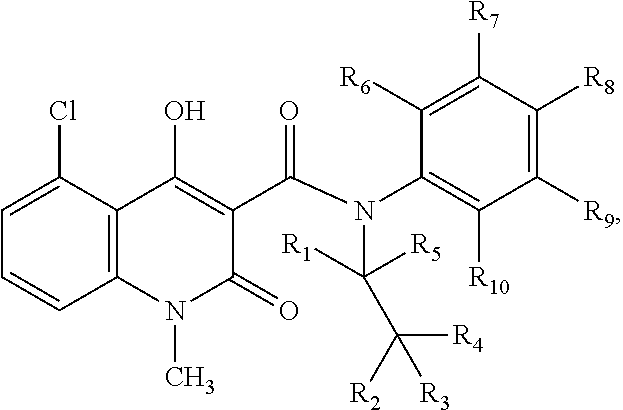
C1=C(Cl)C2=C(C=C1)N(C)C(=O)C(C(N(C1=C([R10])C([R9])=C([R8])C([R7])=C1[R6])C([R1])([R5])C([R2])([R4])[R3])=O)=C2O
